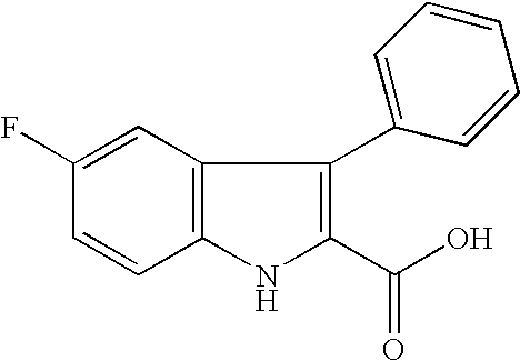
C1(F)=CC2=C(C=C1)NC(C(O)=O)=C2C1=CC=CC=C1
